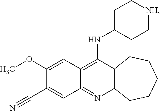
C12=C(N=C3C(=C1NC1CC[NH]CC1)C=C(OC)C(C#N)=C3)CCCCC2
